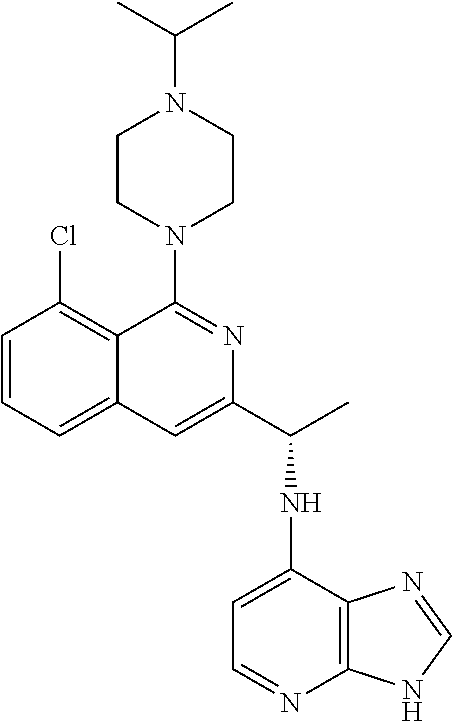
C1=CC=C2C(=C1Cl)C(N1CCN(C(C)C)CC1)=NC(C(NC1=CC=NC3=C1N=CN3)C)=C2
